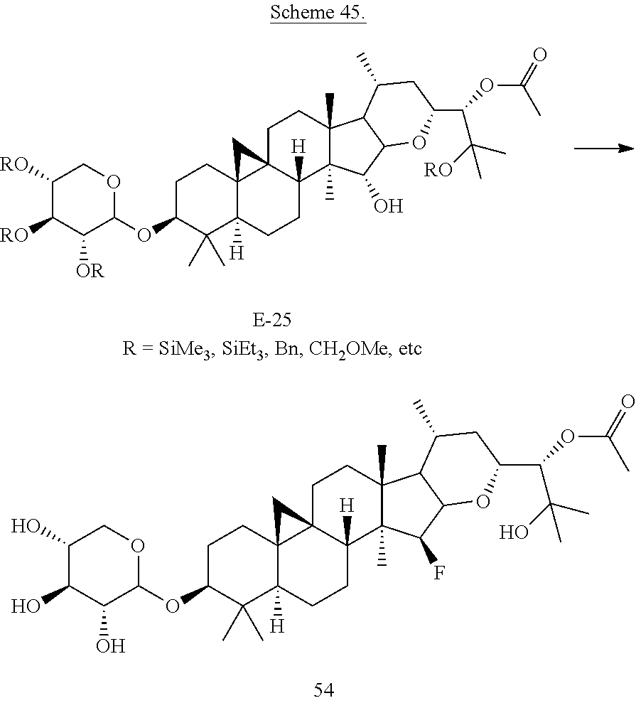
C1([RO])C([RO])C([OR])C(OC2C(C)(C)C3([H])C4(CC2)C2(C([H])(CC3)C3(C)C(C)(CC2)C2C(C3O)OC(C(C(C)(C)[RO])OC(C)=O)CC2C)C4)OC1.C1(O)C(O)C(O)C(OC2C(C)(C)C3([H])C4(CC2)C2(C([H])(CC3)C3(C)C(C)(CC2)C2C(C3F)OC(C(C(C)(C)O)OC(=O)C)CC2C)C4)OC1
